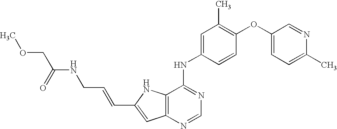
COCC(NCC=CC1=CC2=C(N1)C(NC1=CC(C)=C(OC3=CC=C(C)N=C3)C=C1)=NC=N2)=O
